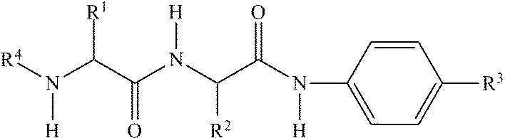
C1=CC(N([H])C(C(N(C(C(N([R4])[H])[R1])=O)[H])[R2])=O)=CC=C1[R3]
